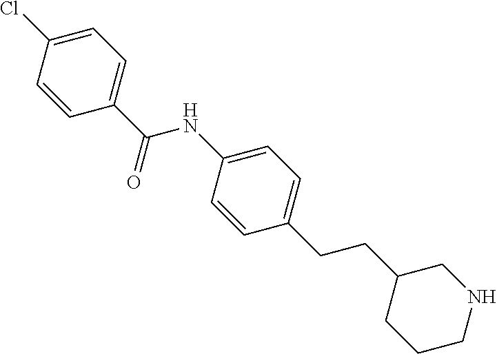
C1=C(NC(C2=CC=C(Cl)C=C2)=O)C=CC(CCC2CCCNC2)=C1
